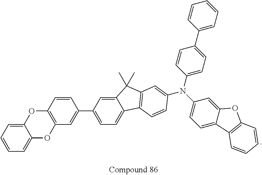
C12=CC=CC=C1OC1=C(O2)C=CC(C2=CC=C3C(=C2)C(C)(C)C2=C3C=CC(N(C3=CC=C4C(=C3)OC3=C4C=CC=C3)C3=CC=C(C4=CC=CC=C4)C=C3)=C2)=C1
